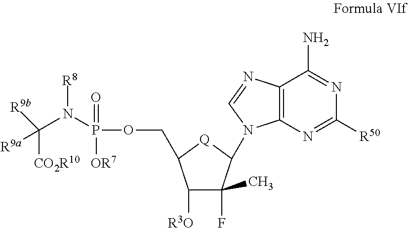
C1([R3O])C(F)(C)C(N2C3=C(C(N)=NC([R50])=N3)N=C2)[Q]C1COP(N(C([CO2R10])([R9a])[R9b])[R8])(=O)[OR7]
